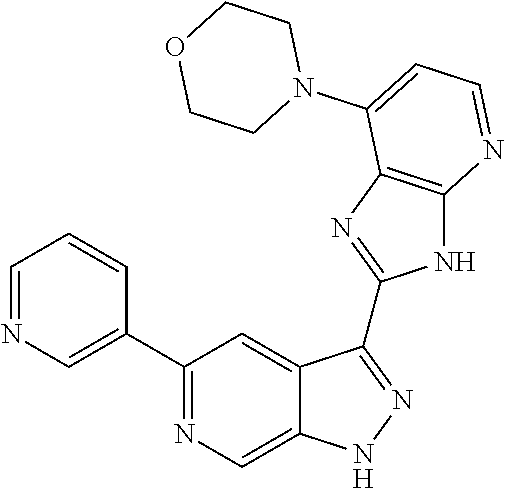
C1(C2=NC=C3C(=C2)C(C2=NC4=C(N2)N=CC=C4N2CCOCC2)=NN3)=CN=CC=C1
